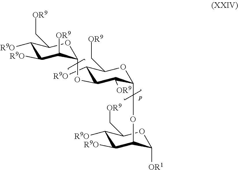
C1([R9O])C([R9O])C([OR9])C(OC2C([R9O])C(C[OR9])OC(OC3C([R9O])C([R9O])C(C[OR9])OC3[OR1])C2[OR9])OC1C[OR9]
